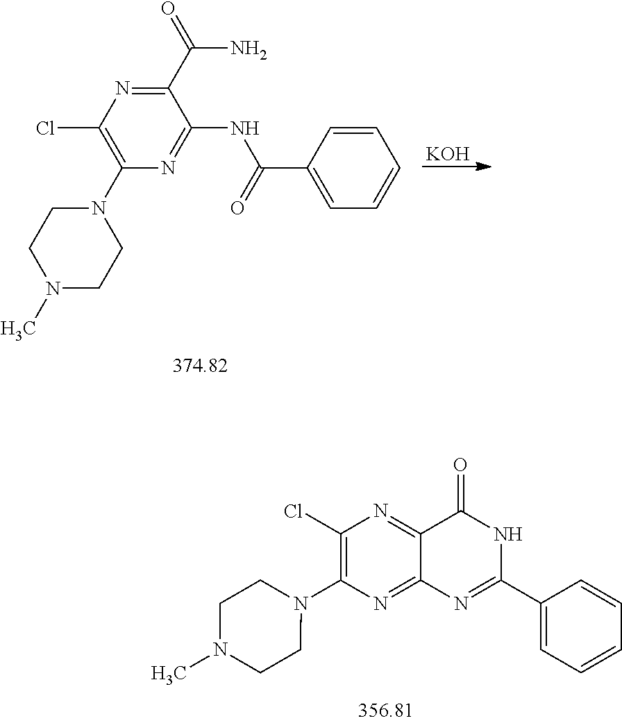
C1(C(=O)N)=NC(Cl)=C(N2CCN(C)CC2)N=C1NC(C1=CC=CC=C1)=O.[KOH].C1(Cl)=C(N2CCN(C)CC2)N=C2C(=N1)C(=O)NC(C1=CC=CC=C1)=N2
